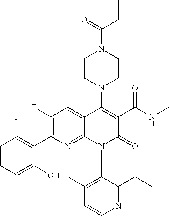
C1(F)=C(C2=C(F)C=CC=C2O)N=C2C(=C1)C(N1CCN(C(=O)C=C)CC1)=C(C(NC)=O)C(=O)N2C1=C(C)C=CN=C1C(C)C
